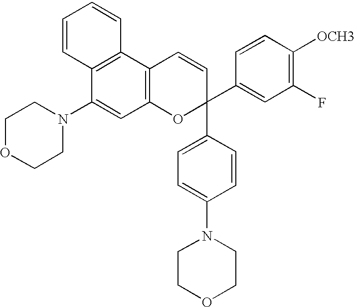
C1CN(C2=CC3=C(C4=C2C=CC=C4)C=CC(C2=CC(F)=C([OCH3])C=C2)(C2=CC=C(N4CCOCC4)C=C2)O3)CCO1
